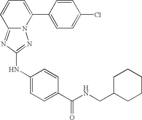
C12=NC(NC3=CC=C(C(NCC4CCCCC4)=O)C=C3)=NN1C(C1=CC=C(Cl)C=C1)=CC=C2
